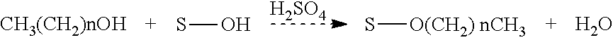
[H2SO4].SO.S[O(CH2) nCH3].O
